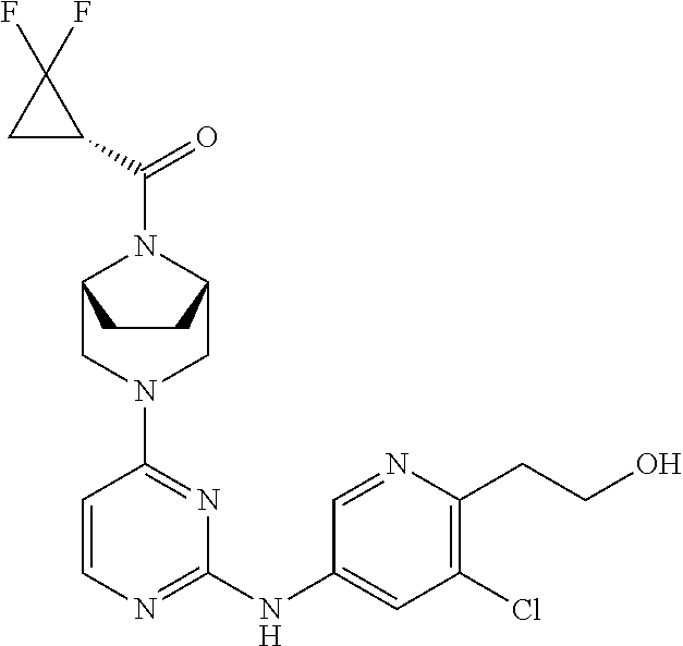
C1=CN=C(NC2=CC(Cl)=C(CCO)N=C2)N=C1N1CC2N(C(C3C(F)(F)C3)=O)C(C1)CC2
